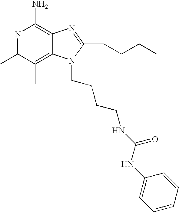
N1=C(C)C(C)=C2C(=C1N)N=C(CCCC)N2CCCCNC(NC1=CC=CC=C1)=O
